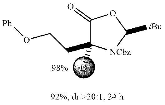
C1(=O)C(CCO[Ph])([D])[NCbz]C([tBu])O1
